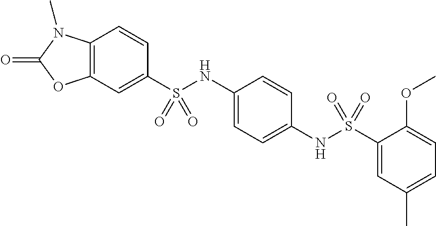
C1=CC2=C(C=C1S(NC1=CC=C(NS(C3=CC(C)=CC=C3OC)(=O)=O)C=C1)(=O)=O)OC(=O)N2C
